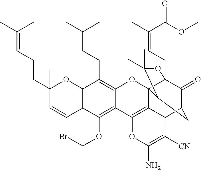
C12=C(C=CC(CCC=C(C)C)(C)O1)C(OCBr)=C1C(=C2CC=C(C)C)OC23C4(CC=C(C)C(OC)=O)C(=O)C(CC2C(C)(C)O4)C2C3=C1OC(N)=C2[CN]
